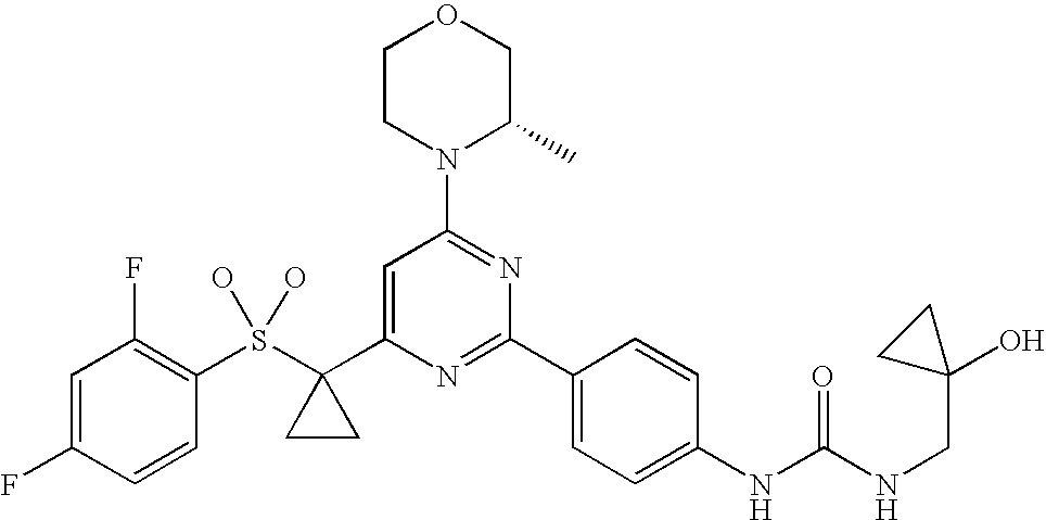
C1=C(F)C=CC(S(C2(C3=CC(N4C(C)COCC4)=NC(C4=CC=C(NC(NCC5(O)CC5)=O)C=C4)=N3)CC2)(O)O)=C1F
